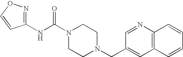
N(C(N1CCN(CC2=CC3=C(N=C2)C=CC=C3)CC1)=O)C1=NOC=C1
